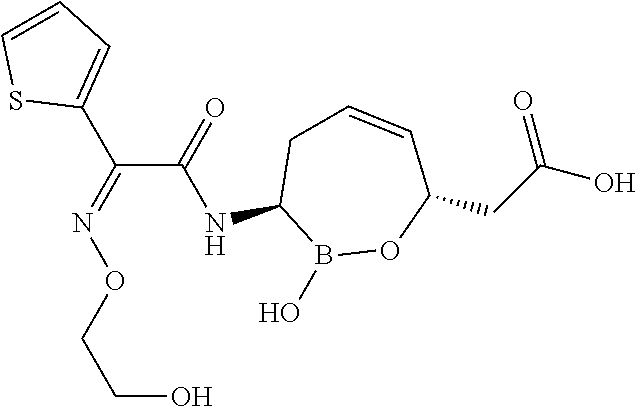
C1(NC(C(=NOCCO)C2=CC=CS2)=O)B(O)OC(CC(O)=O)C=CC1
